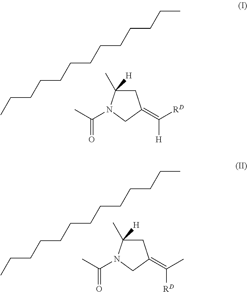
C1(=C([RD])[H])CC(C)([H])N(C(C)=O)C1.CCCCCCCCCCCCC.CCCCCCCCCCCCC.C1(=C(C)[RD])CC(C)([H])N(C(C)=O)C1
